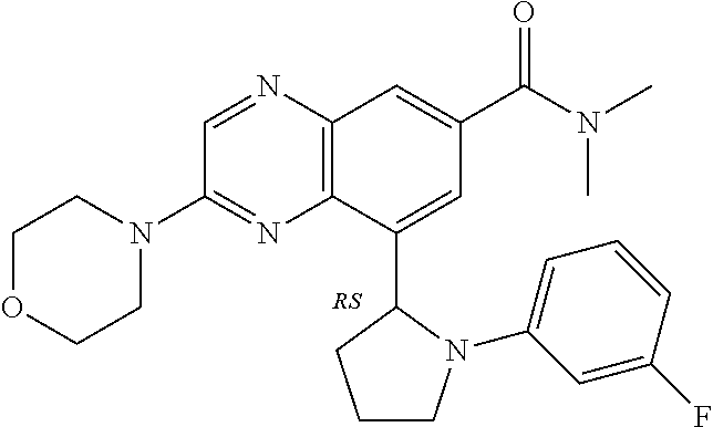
C12=C(N=CC(N3CCOCC3)=N1)C=C(C(=O)N(C)C)C=C2C1CCCN1C1=CC=CC(F)=C1.[RS]
